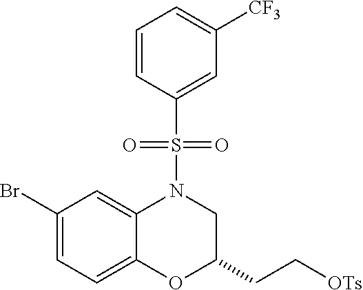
C1(Br)=CC=C2C(=C1)N(S(C1=CC([CF3])=CC=C1)(=O)=O)CC(CC[OTs])O2
